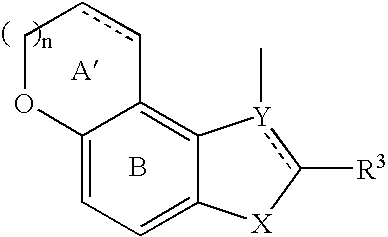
C12=CC=C3C(=C1ccCO2)[Y](C)c([R3])[X]3.B
